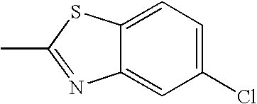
C1(Cl)=CC=C2C(=C1)N=C(C)S2
